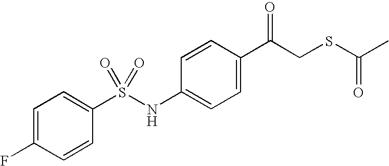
C1=C(C(CSC(C)=O)=O)C=CC(NS(C2=CC=C(F)C=C2)(=O)=O)=C1
